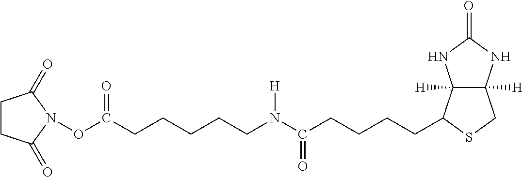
N(C(CCCCC1C2([H])C([H])(CS1)NC(=O)N2)=O)(CCCCCC(ON1C(=O)CCC1=O)=O)[H]
